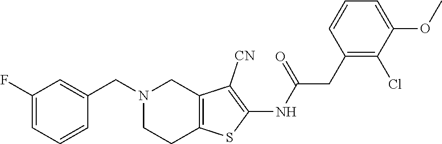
C1(F)=CC=CC(CN2CC3=C(CC2)SC(NC(CC2=C(Cl)C(OC)=CC=C2)=O)=C3[CN])=C1
